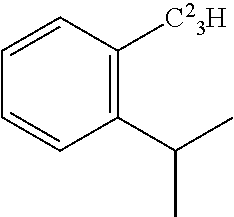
C1(C(C)C)=C([C23H])C=CC=C1
